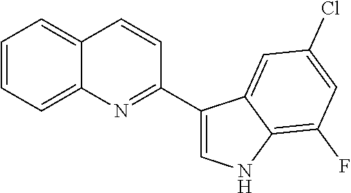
C12=CC=CC=C1C=CC(C1=CNC3=C(F)C=C(Cl)C=C13)=N2
